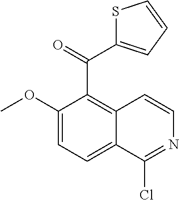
ClC1=NC=CC2=C(C(=O)C3=CC=CS3)C(OC)=CC=C21
